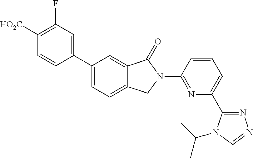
C1(C2=CC=C3C(=C2)C(=O)N(C2=NC(C4=NN=CN4C(C)C)=CC=C2)C3)=CC(F)=C([HO2C])C=C1
